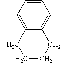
C1=CC(C)=C2C(=C1)CCCC2
